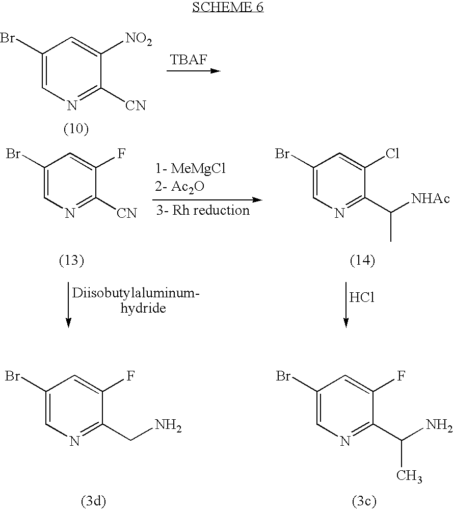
C1(Br)=CN=C([CN])C([NO2])=C1.C1(Br)=CN=C(C(N)C)C(F)=C1.C1(Br)=CN=C(CN)C(F)=C1.C1(Br)=CN=C([CN])C(F)=C1.C1(Br)=CN=C(C([NHAc])C)C(Cl)=C1.Cl
